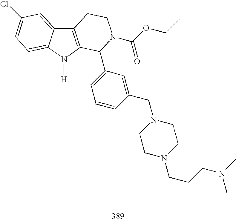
C12=C(N([H])C3=CC=C(Cl)C=C13)C(C1=CC=CC(CN3CCN(CCCN(C)C)CC3)=C1)N(C(OCC)=O)CC2
